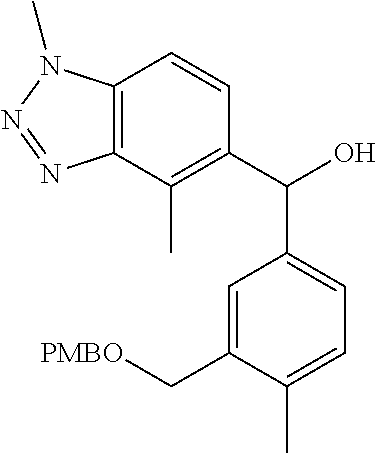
CC1=C(C(O)C2=CC=C(C)C(C[PMBO])=C2)C=CC2=C1N=NN2C
